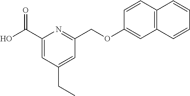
C1(C(O)=O)=CC(CC)=CC(COC2=CC3=C(C=C2)C=CC=C3)=N1
